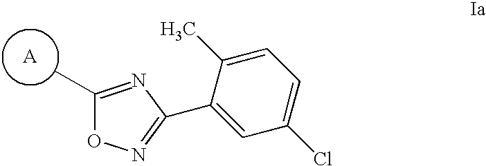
C1(C)=NC(C2=CC(Cl)=CC=C2C)=NO1.[A]
